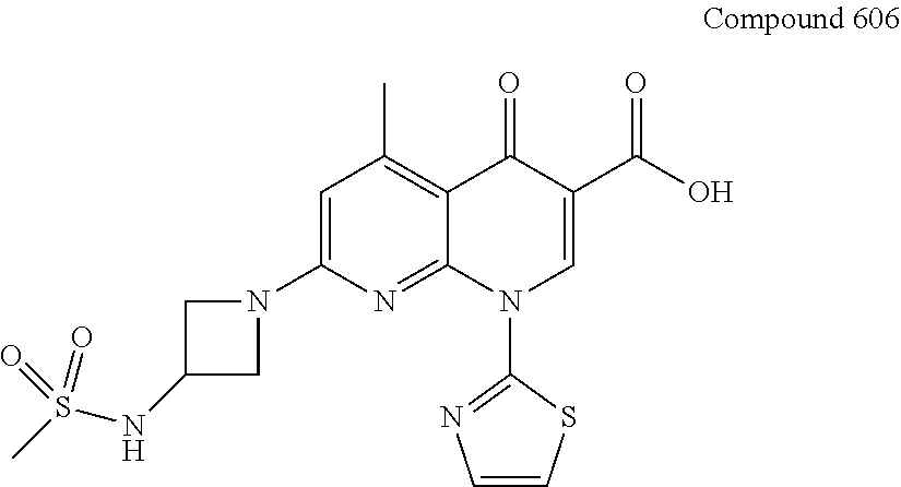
C1=C(N2CC(NS(C)(=O)=O)C2)N=C2C(=C1C)C(=O)C(C(O)=O)=CN2C1=NC=CS1
